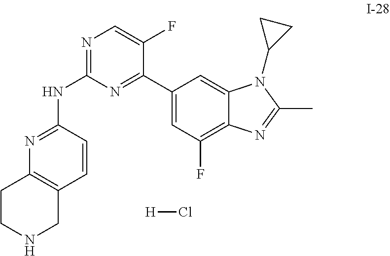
N1=C(NC2=NC3=C(C=C2)CNCC3)N=C(C2=CC(F)=C3C(=C2)N(C2CC2)C(C)=N3)C(F)=C1.[H]Cl
